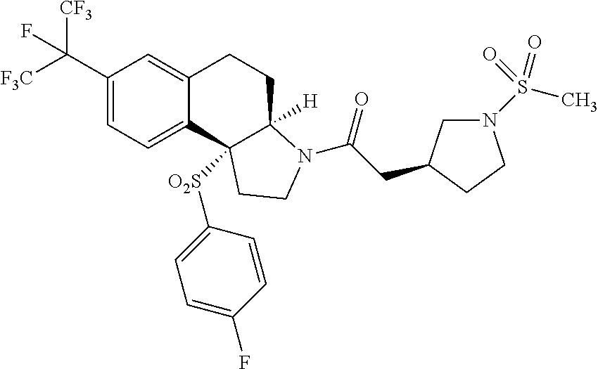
C1(C([F3C])([CF3])F)=CC=C2C(=C1)CCC1([H])N(C(CC3CN(S(C)(=O)=O)CC3)=O)CCC21[O2S]C1=CC=C(F)C=C1
